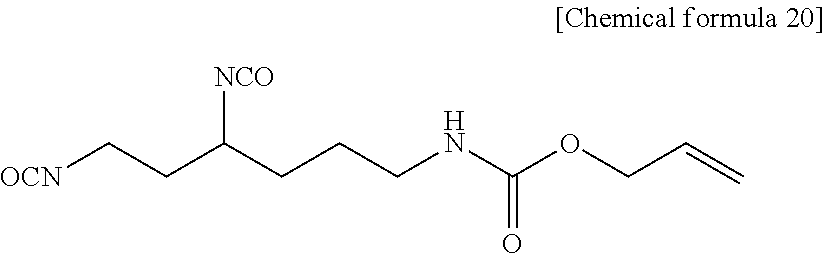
[OCN]CCC(CCCNC(OCC=C)=O)[NCO]
